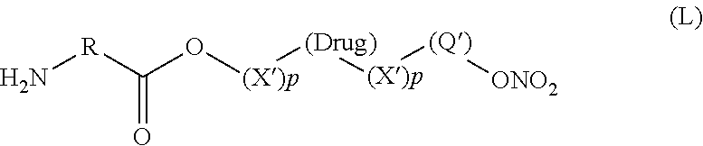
N[R]C(O[(X)p][(Drug)][(X)p][(Q)][ONO2])=O
